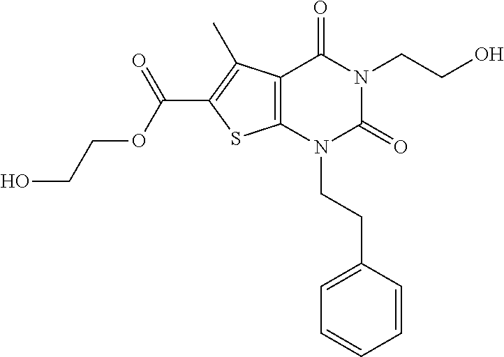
C12=C(N(CCC3=CC=CC=C3)C(=O)N(CCO)C1=O)SC(C(OCCO)=O)=C2C
